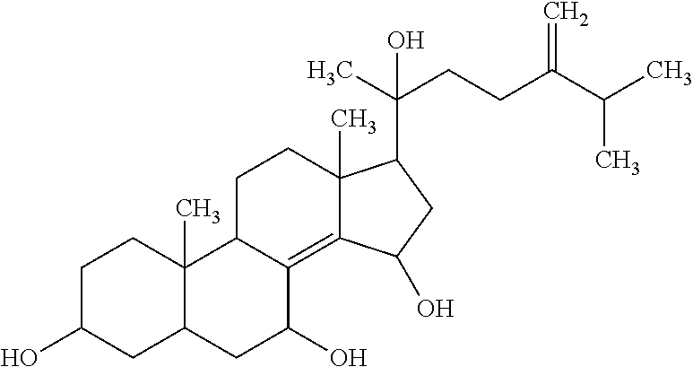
C1C(O)CC2C(C)(C1)C1C(=C3C(C)(CC1)C(C(CCC(C(C)C)=C)(C)O)CC3O)C(O)C2
